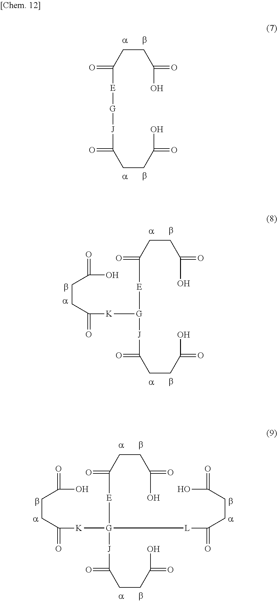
C(CC(=O)O)C(=O)[E][G][J]C(=O)CCC(=O)O.C(CC(=O)O)C(=O)[E][G]([J]C(=O)CCC(=O)O)[K]C(=O)CCC(=O)O.C(CC(=O)O)C(=O)[E][G]([J]C(=O)CCC(=O)O)([K]C(=O)CCC(=O)O)[L]C(=O)CCC(=O)O
